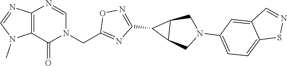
C12=C(N=CN(CC3=NC(C4C5C4CN(C4=CC=C6C(=C4)C=NS6)C5)=NO3)C1=O)N=CN2C
